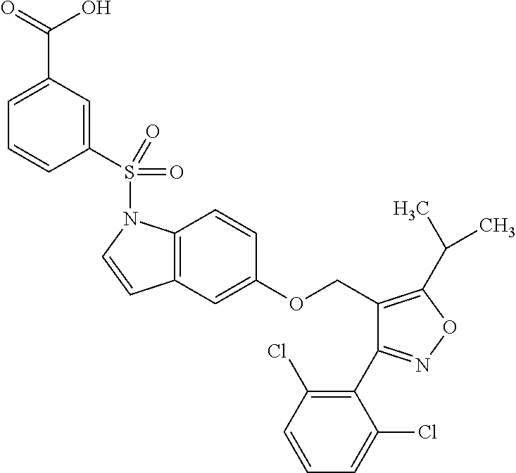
C12=C(C=C(OCC3=C(C(C)C)ON=C3C3=C(Cl)C=CC=C3Cl)C=C1)C=CN2S(C1=CC(C(=O)O)=CC=C1)(=O)=O
